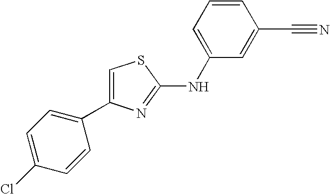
C1=C(NC2=NC(C3=CC=C(Cl)C=C3)=CS2)C=C(C#N)C=C1
